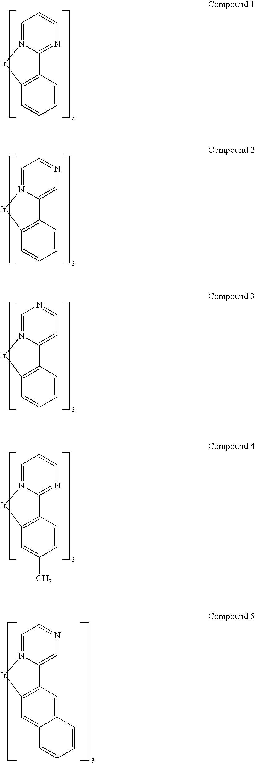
C1=N2C(=NC=C1)C1=C(C=CC=C1)[Ir]2.C1=N2C(=CN=C1)C1=C(C=CC=C1)[Ir]2.C1=N2C(=CC=N1)C1=C(C=CC=C1)[Ir]2.C1=N2C(=NC=C1)C1=C(C=C(C)C=C1)[Ir]2.C1=N2C(=CN=C1)C1=C(C=C3C(=C1)C=CC=C3)[Ir]2
